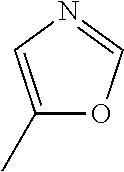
C1(C)=CN=CO1
